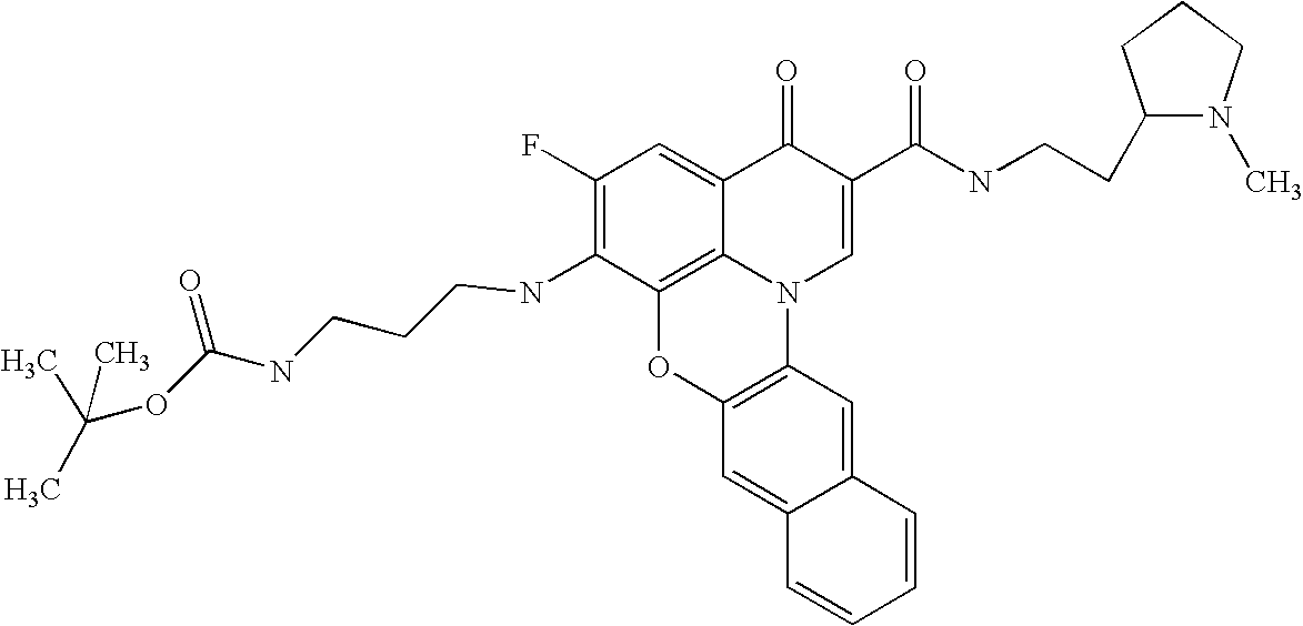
C1(F)=C(NCCCNC(OC(C)(C)C)=O)C2=C3C(=C1)C(=O)C(C(NCCC1N(C)CCC1)=O)=CN3C1=C(O2)C=C2C(=C1)C=CC=C2
